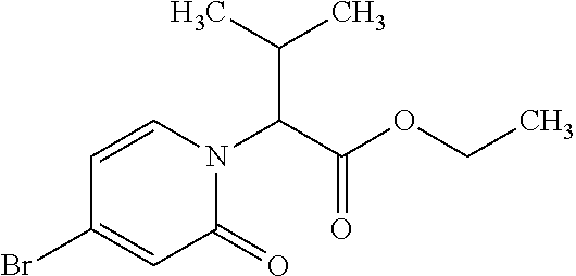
C(C(N1C=CC(Br)=CC1=O)C(OCC)=O)(C)C
